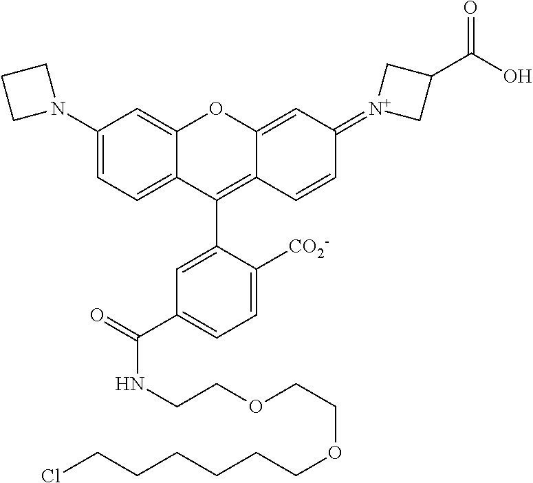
C1(N2CCC2)=CC=C2C(=C1)OC1=CC(=[N+]3CC(C(O)=O)C3)C=CC1=C2C1=CC(C(=O)NCCOCCOCCCCCCCl)=CC=C1[CO2-]
